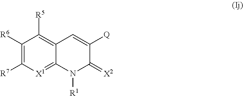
C1([R6])=C([R7])[X1]=C2C(=C1[R5])C=C([Q])C(=[X2])N2[R1]
